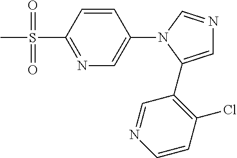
N1=C(S(C)(=O)=O)C=CC(N2C(C3=C(Cl)C=CN=C3)=CN=C2)=C1
